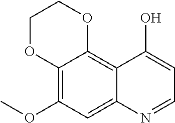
C12=C(OC)C=C3C(=C1OCCO2)C(O)=CC=N3
